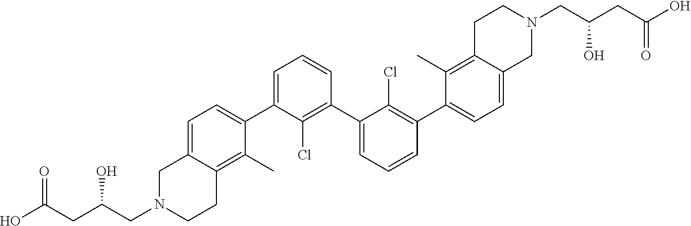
C1=C(C2=CC=C3C(=C2C)CCN(CC(CC(=O)O)O)C3)C(Cl)=C(C2=CC=CC(C3=CC=C4C(=C3C)CCN(CC(CC(O)=O)O)C4)=C2Cl)C=C1
